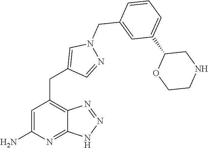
C1=C(N)N=C2C(=C1CC1=CN(CC3=CC(C4CNCCO4)=CC=C3)N=C1)N=NN2
